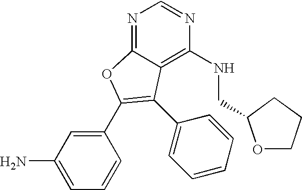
N1=C2C(=C(NCC3OCCC3)N=C1)C(C1=CC=CC=C1)=C(C1=CC(N)=CC=C1)O2
